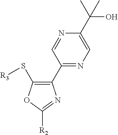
C1(C2=C(S[R3])OC([R2])=N2)=NC=C(C(C)(O)C)N=C1
